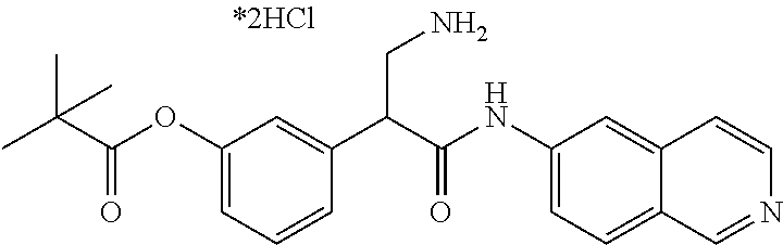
C1=C(OC(C(C)(C)C)=O)C=C(C(C(NC2=CC=C3C(=C2)C=CN=C3)=O)CN)C=C1
